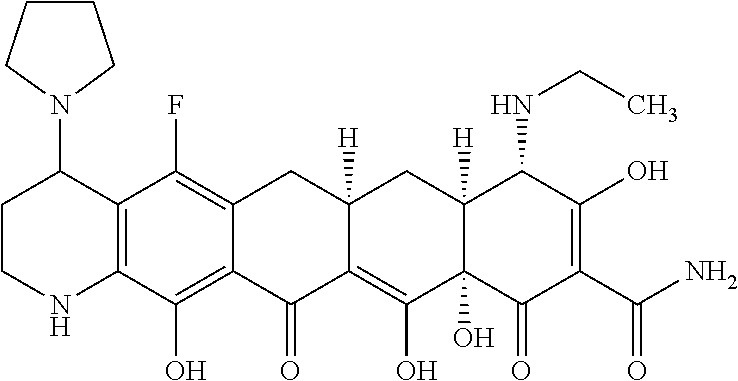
C12=C(C(O)=C3C(=C1F)CC1([H])CC4([H])C(NCC)C(O)=C(C(=O)N)C(=O)C4(O)C(O)=C1C3=O)NCCC2N1CCCC1
